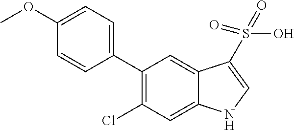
C1(OC)=CC=C(C2=C(Cl)C=C3C(=C2)C(S(=O)(O)=O)=CN3)C=C1
